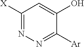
C1([X])=NN=C([Ar])C(O)=C1
